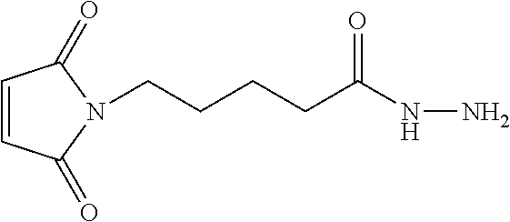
C1=CC(=O)N(CCCCC(NN)=O)C1=O
